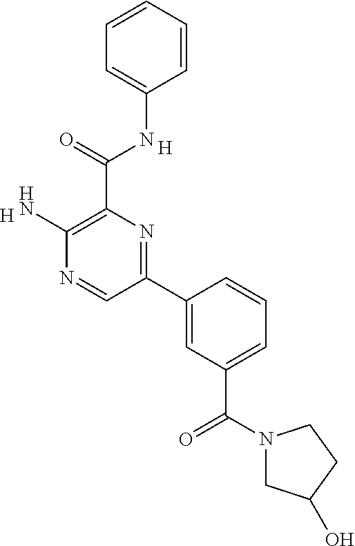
C1=CC=CC=C1NC(C1=C(N)N=CC(C2=CC(C(N3CC(O)CC3)=O)=CC=C2)=N1)=O.[H].[H]
